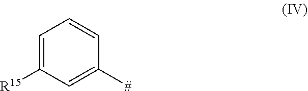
C1=C([R15])C=C([#])C=C1
